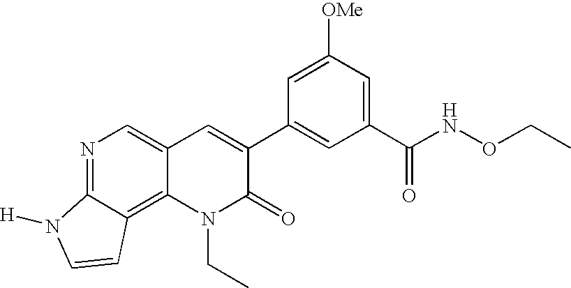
N1=C2C(=C3C(=C1)C=C(C1=CC(C(NOCC)=O)=CC([OMe])=C1)C(=O)N3CC)C=CN2[H]
